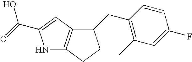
N1C2=C(C=C1C(=O)O)C(CC1=C(C)C=C(F)C=C1)CC2
